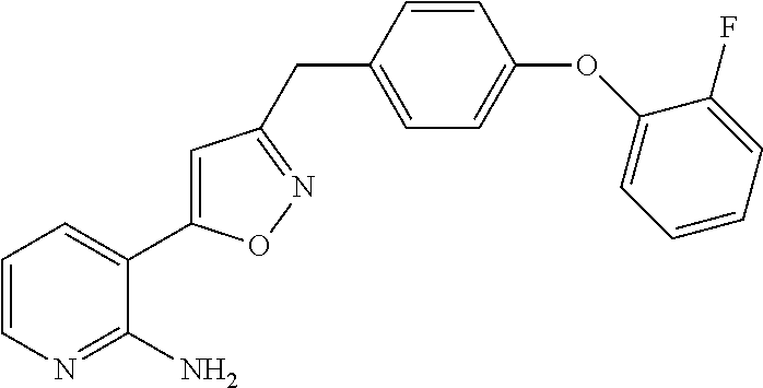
C1=CN=C(N)C(C2=CC(CC3=CC=C(OC4=CC=CC=C4F)C=C3)=NO2)=C1
